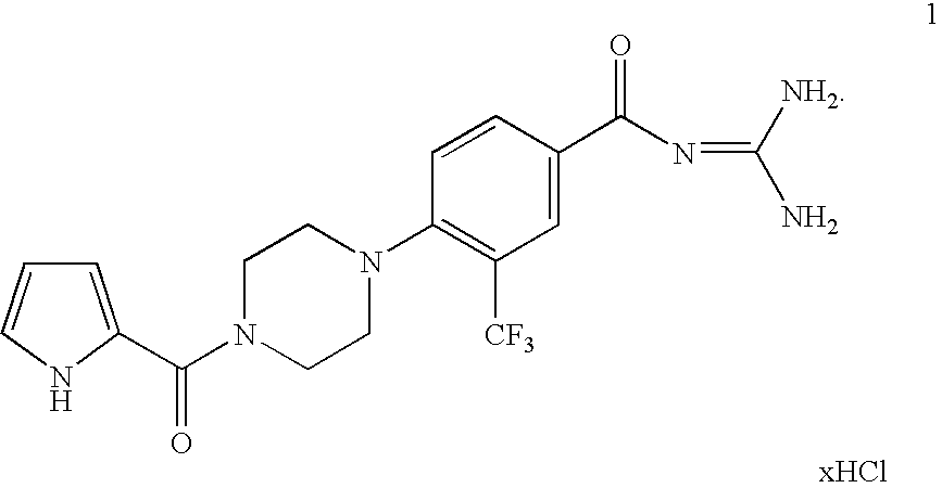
C1=C(C(N2CCN(C3=C([CF3])C=C(C(N=C([NH2])N)=O)C=C3)CC2)=O)NC=C1
